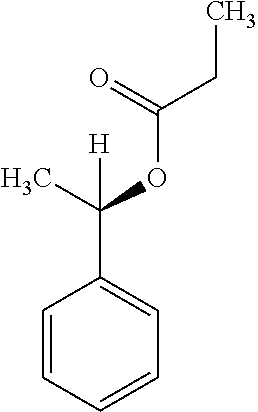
C1=CC=CC=C1C(OC(=O)CC)(C)[H]
